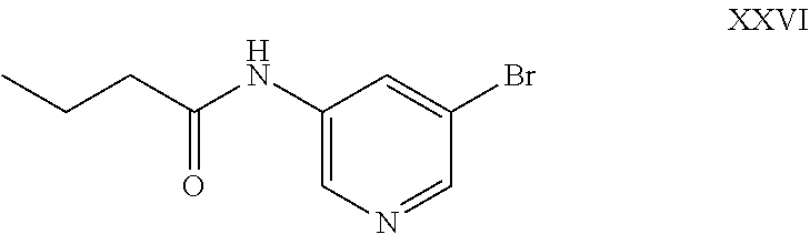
C1(NC(=O)CCC)=CN=CC(Br)=C1
